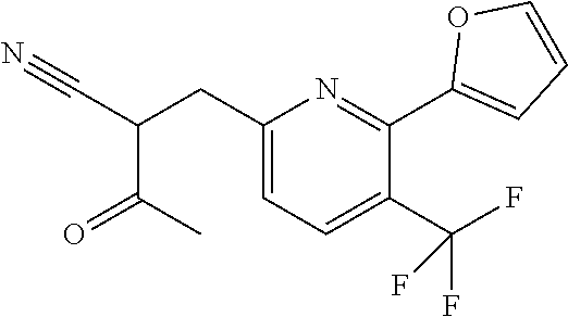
C1(CC(C#N)C(C)=O)=CC=C(C(F)(F)F)C(C2=CC=CO2)=N1
